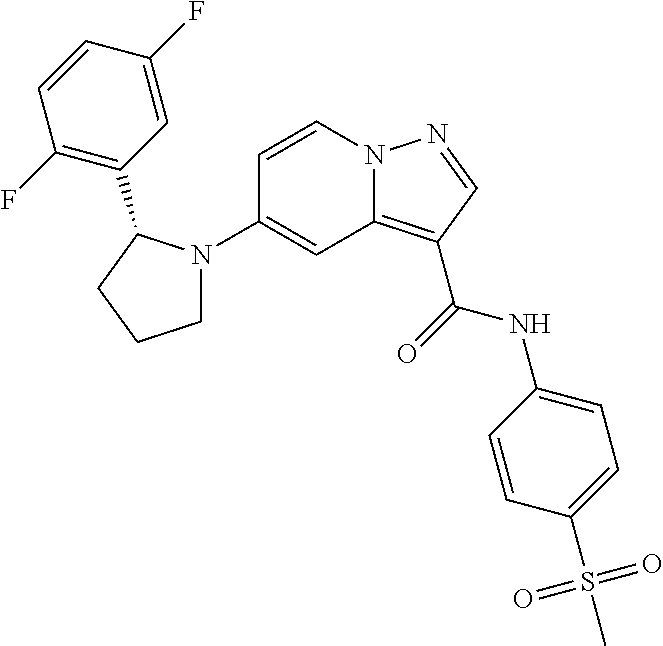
C1(N2CCCC2C2=C(F)C=CC(F)=C2)=CC2=C(C(=O)NC3=CC=C(S(C)(=O)=O)C=C3)C=NN2C=C1
